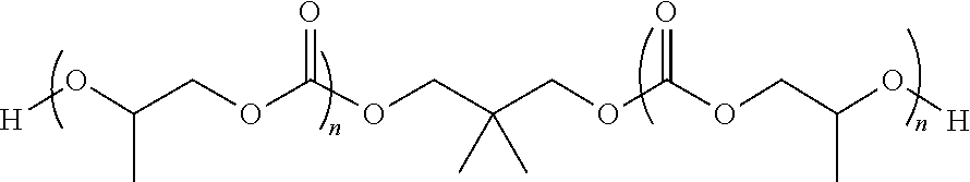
[H]OC(COC(=O)OCC(COC(OCC(O[H])C)=O)(C)C)C
